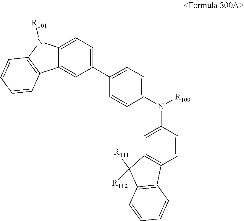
C1(C2=CC=C(N(C3=CC4=C(C=C3)C3=C(C4([R111])[R112])C=CC=C3)[R109])C=C2)=CC=C2C(=C1)C1=C(N2[R101])C=CC=C1
